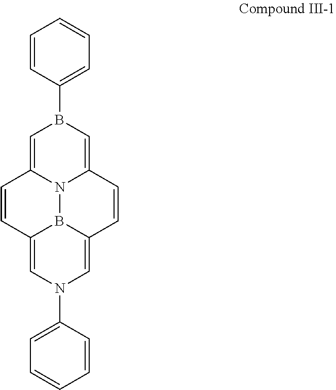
C1=CC(B2C=C3N4C(=C2)C=CC2=CN(C5=CC=CC=C5)C=C(B42)C=C3)=CC=C1
